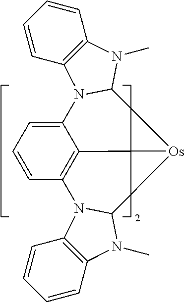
C12=CC=CC3=C1[Os](C1N(C)C4=C(C=CC=C4)N31)C1N2C2=C(C=CC=C2)N1C
